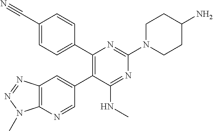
C1(C#N)=CC=C(C2=C(C3=CC4=C(N=C3)N(C)N=N4)C(NC)=NC(N3CCC(N)CC3)=N2)C=C1
